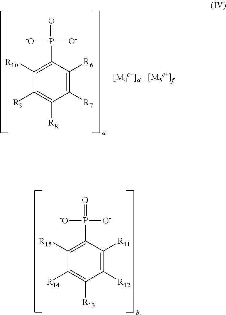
C1([R15])=C(P([O-])([-O])=O)C([R11])=C([R12])C([R13])=C1[R14].C1([R10])=C(P([O-])([-O])=O)C([R6])=C([R7])C([R8])=C1[R9]
